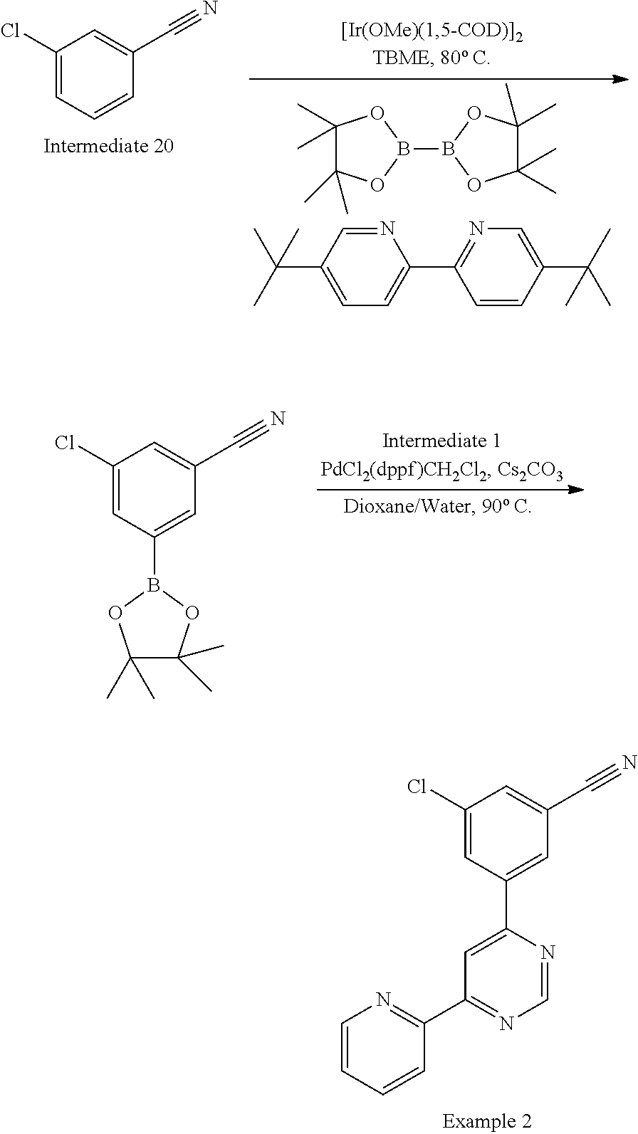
C1(C)(C)C(C)(C)OB(B2OC(C)(C)C(C)(C)O2)O1.N1=CC(C(C)(C)C)=CC=C1C1=NC=C(C(C)(C)C)C=C1.C1(Cl)=CC=CC(C#N)=C1.C1(Cl)=CC(B2OC(C)(C)C(C)(C)O2)=CC(C#N)=C1.C1=CC=CC(C2=NC=NC(C3=CC(C#N)=CC(Cl)=C3)=C2)=N1
